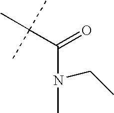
C(C(C)(C)C)(=O)N(C)CC
